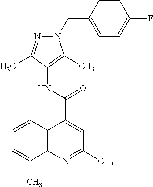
C12=C(N=C(C)C=C1C(NC1=C(C)N(CC3=CC=C(F)C=C3)N=C1C)=O)C(C)=CC=C2
